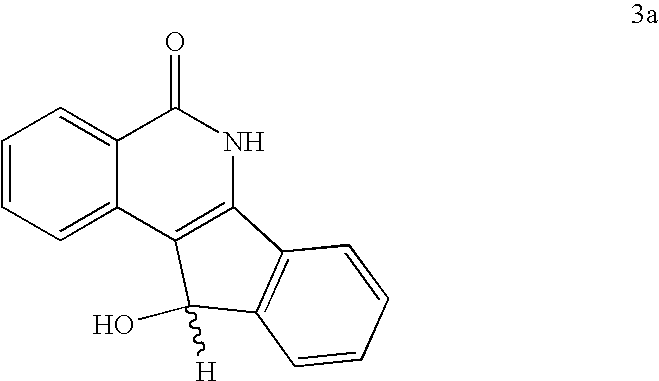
C1=CC=C2C(=C1)C(=O)NC1=C2C([H])(O)C2=C1C=CC=C2
